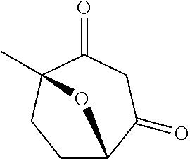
C1C2C(=O)CC(=O)C(C)(C1)O2
